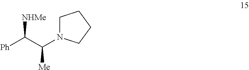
C1N(C(C([Ph])[NHMe])[Me])CCC1
